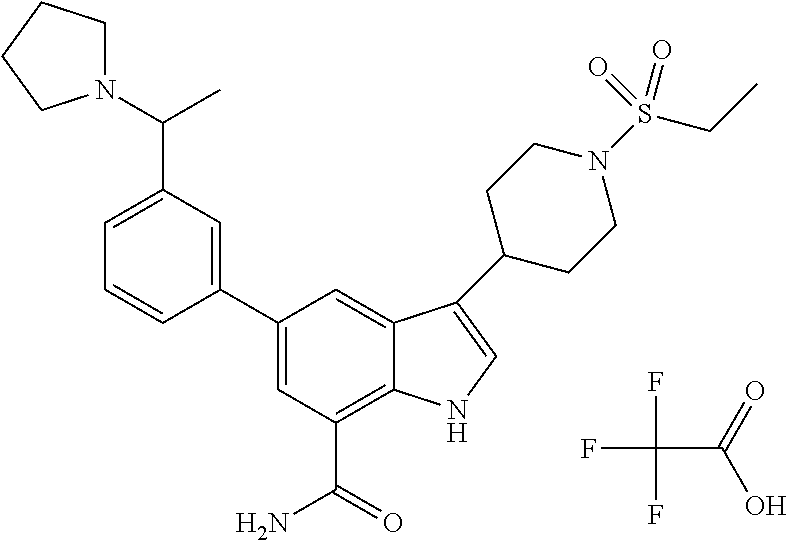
FC(C(=O)O)(F)F.C1(C2=CC(C(=O)N)=C3C(=C2)C(C2CCN(S(CC)(=O)=O)CC2)=CN3)=CC(C(C)N2CCCC2)=CC=C1
